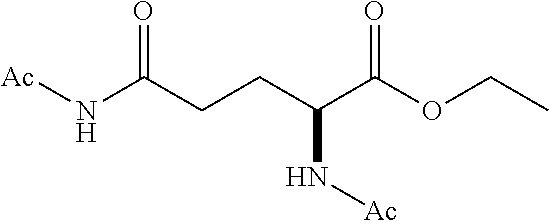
N(C(CCC(C(OCC)=O)N[Ac])=O)[Ac]
